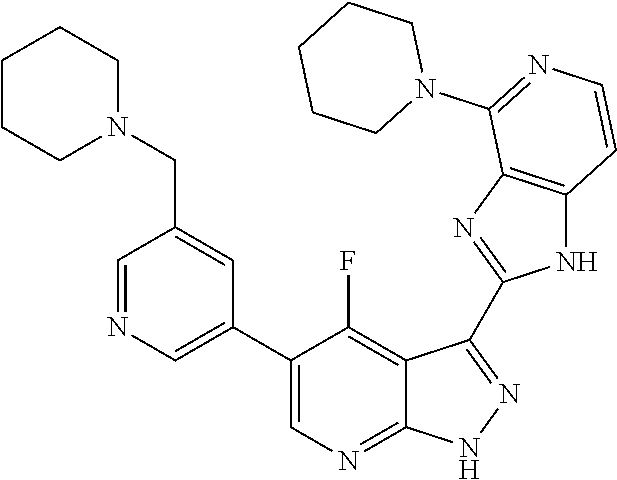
C1=NC=C(C2=CN=C3C(=C2F)C(C2=NC4=C(N2)C=CN=C4N2CCCCC2)=N[N H]3)C=C1CN1CCCCC1
